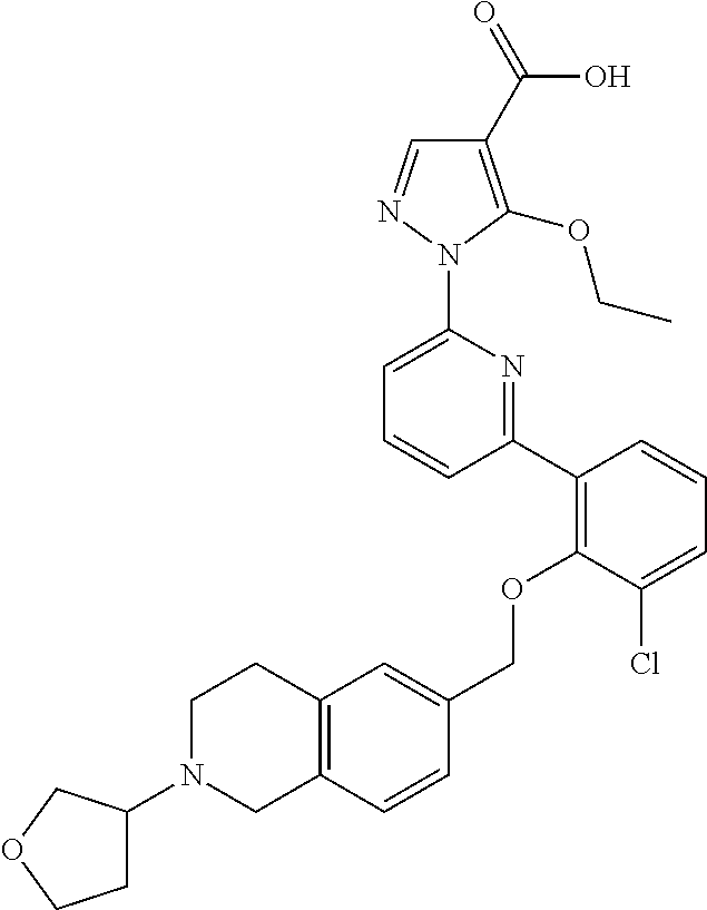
C1(C2=C(OCC3=CC4=C(C=C3)CN(C3CCOC3)CC4)C(Cl)=CC=C2)=NC(N2N=CC(C(=O)O)=C2OCC)=CC=C1
